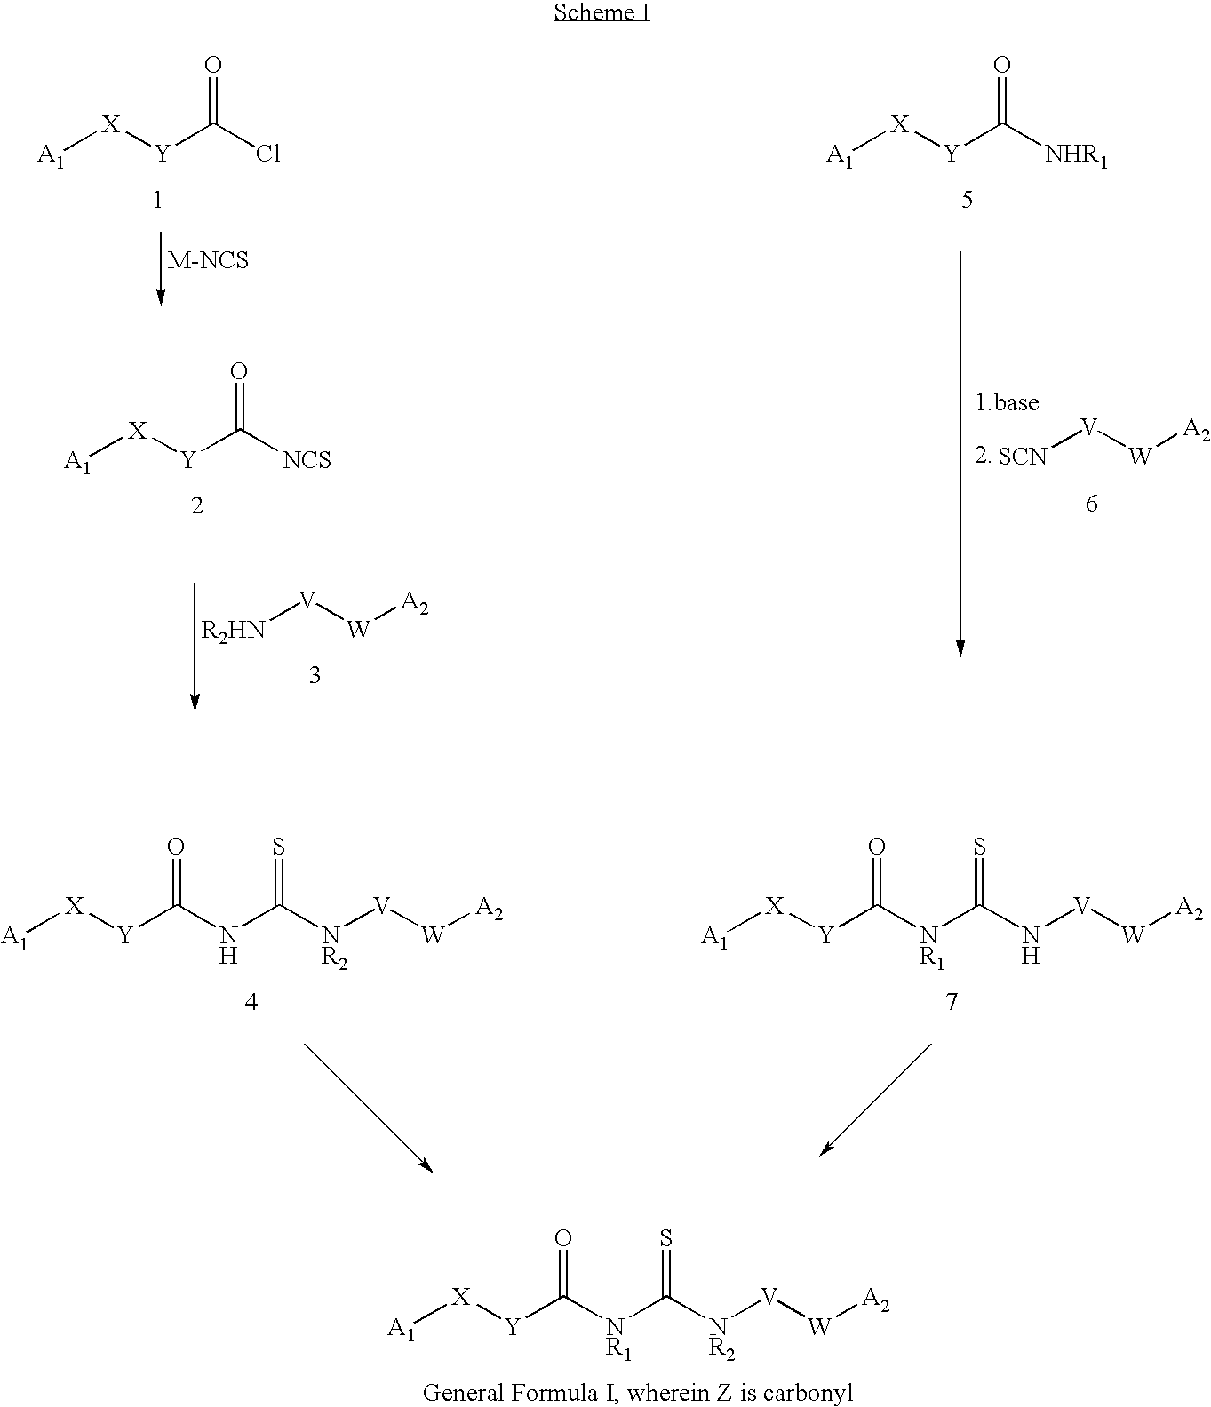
[A1][X][Y]C([NR1]C([NR2][V][W][A2])=S)=O.[R2HN][V][W][A2].[SCN][V][W][A2].[A1][X][Y]C(Cl)=O.[A1][X][Y]C([NHR1])=O.[A1][X][Y]C([NCS])=O.[A1][X][Y]C([NR1]C(N[V][W][A2])=S)=O.[A1][X][Y]C(NC([NR2][V][W][A2])=S)=O
